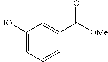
C1(O)=CC=CC(C([OMe])=O)=C1
